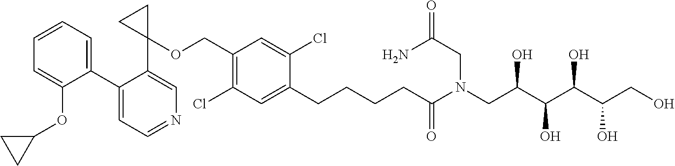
C1(C2=CC=CC=C2OC2CC2)=CC=NC=C1C1(OCC2=C(Cl)C=C(CCCCC(N(CC(C(C(C(CO)O)O)O)O)CC(=O)N)=O)C(Cl)=C2)CC1
